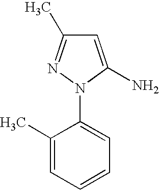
CC1=NN(C2=CC=CC=C2C)C(N)=C1
